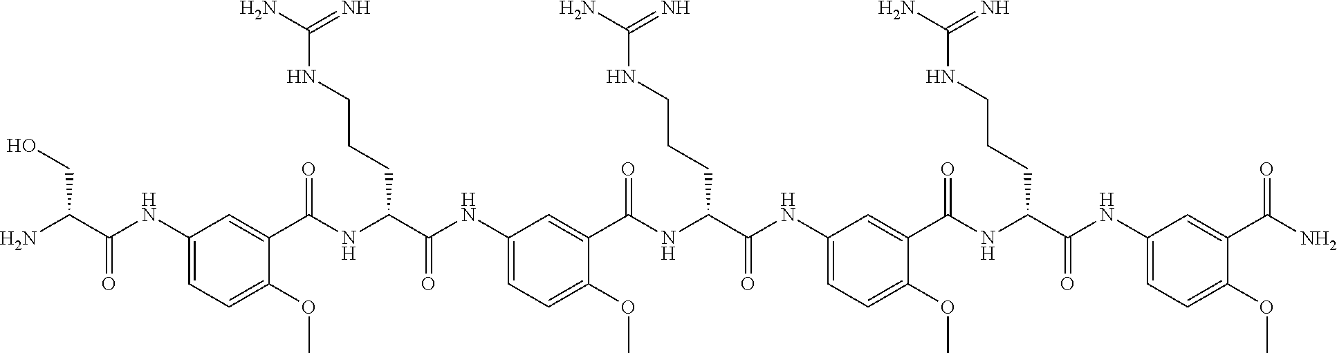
C1(NC(C(N)CO)=O)=CC=C(OC)C(C(NC(C(NC2=CC=C(OC)C(C(NC(C(NC3=CC=C(OC)C(C(NC(C(NC4=CC=C(OC)C(C(N)=O)=C4)=O)CCCNC(N)=N)=O)=C3)=O)CCCNC(N)=N)=O)=C2)=O)CCCNC(N)=N)=O)=C1
